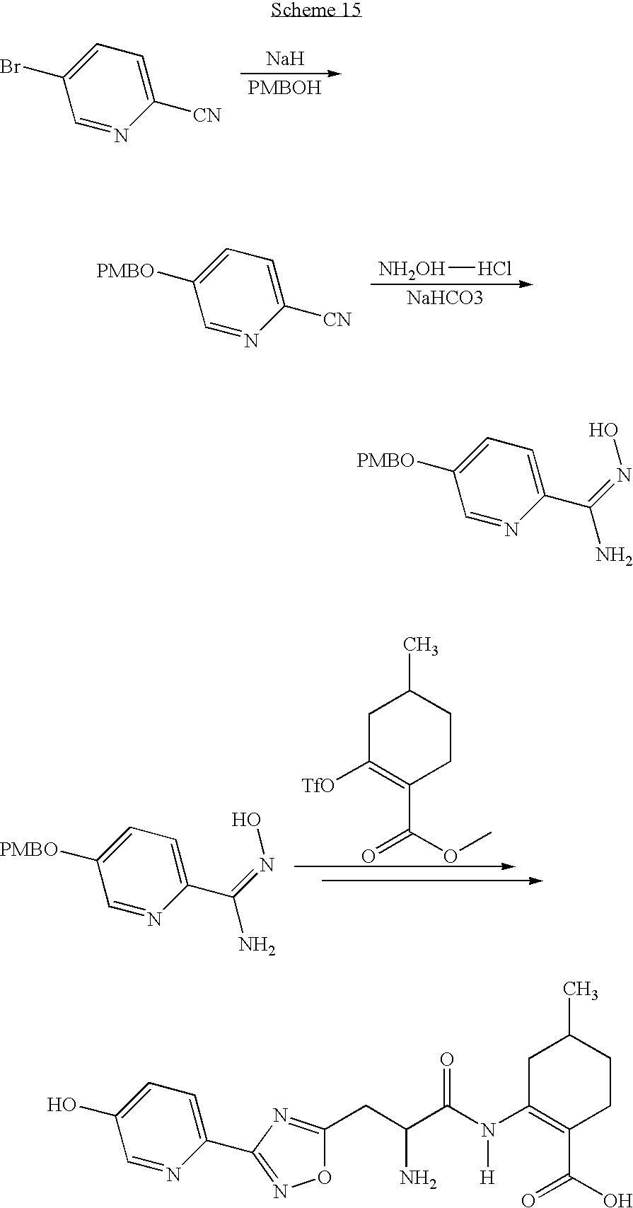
C1(Br)=CC=C([CN])N=C1.[Na].[PMBOH].C1([PMBO])=CC=C([CN])N=C1.[NH2OH]Cl.[NaHCO3].C1C([TfO])=C(C(OC)=O)CCC1C.C1([PMBO])=CC=C(C(=NO)N)N=C1.C1([PMBO])=CC=C(C(=NO)N)N=C1.C1(O)=CC=C(C2=NOC(CC(C(N(C3=C(C(O)=O)CCC(C)C3)[H])=O)N)=N2)N=C1
